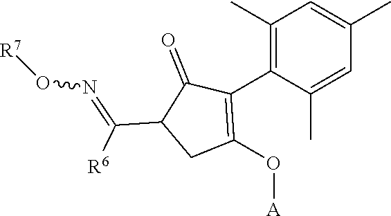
C1(C)=C(C2=C(O[A])CC(C([R6])=NO[R7])C2=O)C(C)=CC(C)=C1
